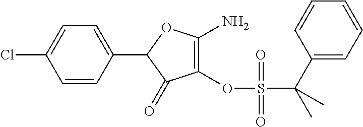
C1(C2=CC=C(Cl)C=C2)C(=O)C(OS(C(C2=CC=CC=C2)(C)C)(=O)=O)=C(N)O1
